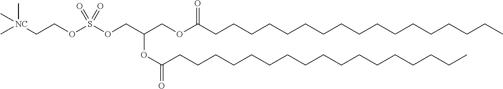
C[NC](CCOS(OCC(COC(CCCCCCCCCCCCCCCCC)=O)OC(=O)CCCCCCCCCCCCCCCCC)(=O)=O)(C)C
